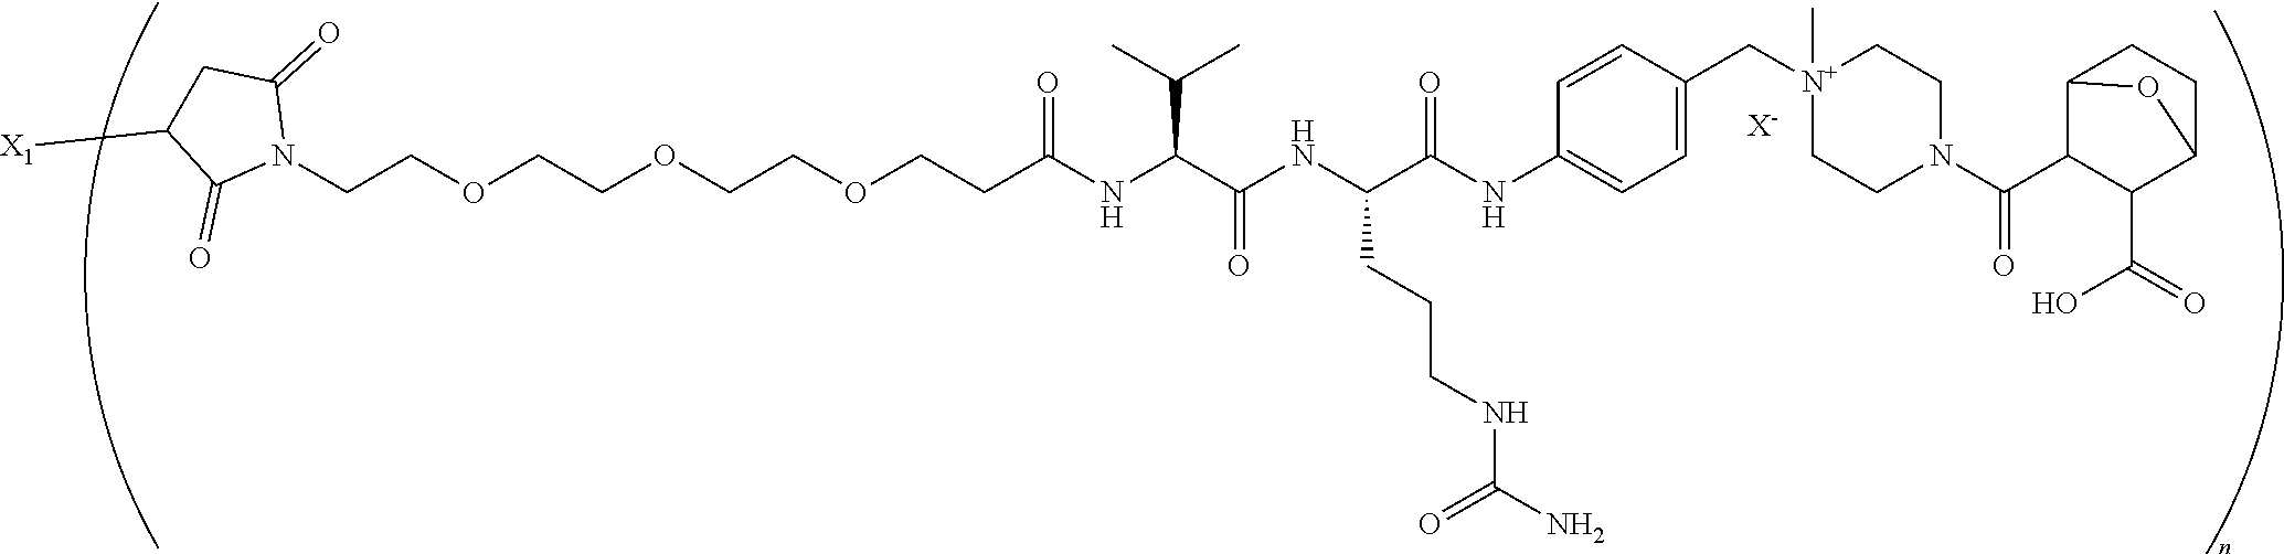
C(COCCOCCOCCC(NC(C(NC(C(NC1=CC=C(C[N+]2(C)CCN(C(C3C(C(=O)O)C4CCC3O4)=O)CC2)C=C1)=O)CCCNC(=O)N)=O)C(C)C)=O)N1C(=O)CC([X1])C1=O.[X-]
